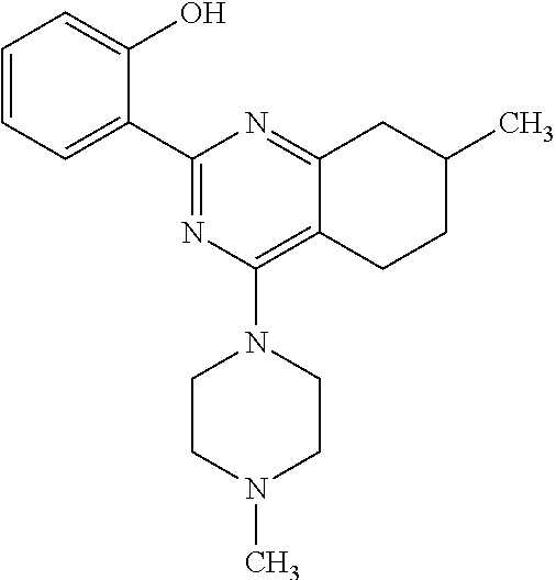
C1=CC=C(C2=NC(N3CCN(C)CC3)=C3C(=N2)CC(C)CC3)C(O)=C1
